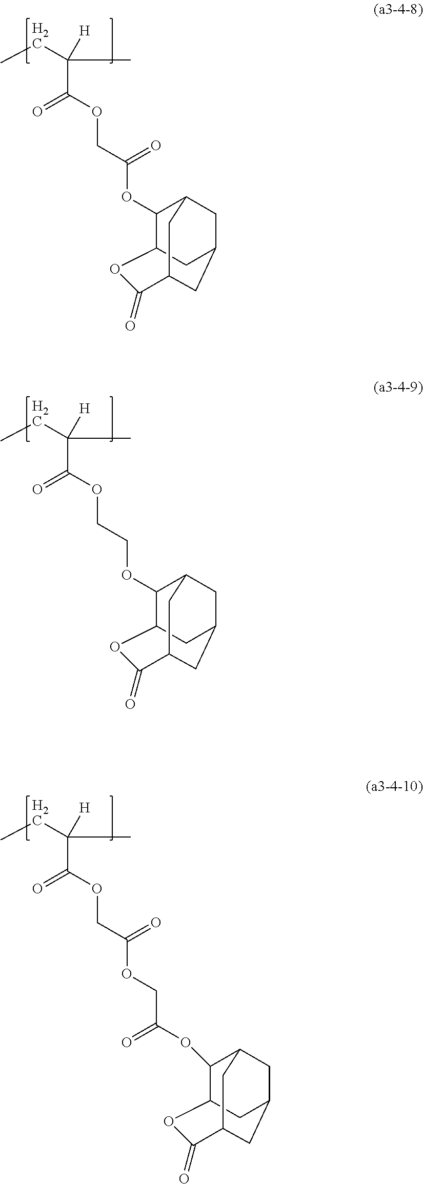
C12CC3CC(CC(C3)C(=O)O1)C2OC(COC(=O)C(CC)(C)[H])=O.C12CC3CC(CC(C3)C(=O)O1)C2OCCOC(=O)C(CC)(C)[H].O(C(=O)C(CC)(C)[H])CC(OCC(OC1C2CC3CC1CC(C3)C(=O)O2)=O)=O
